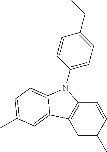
C1=C(C)C=CC2=C1C1=CC(C)=CC=C1N2C1=CC=C(CC)C=C1
